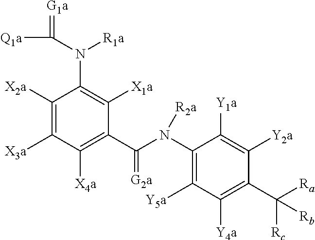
C1([X4a])=C(C(N(C2=C([Y5a])C([Y4a])=C(C([Ra])([Rc])[Rb])C([Y2a])=C2[Y1a])[R2a])=[G2a])C([X1a])=C(N([R1a])C([Q1a])=[G1a])C([X2a])=C1[X3a]
